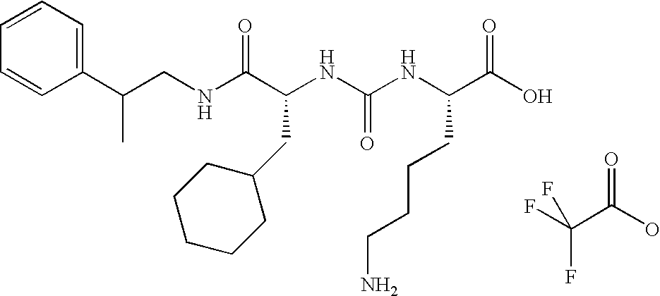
C1(C(C)CNC(C(NC(NC(C(O)=O)CCCCN)=O)CC2CCCCC2)=O)=CC=CC=C1.FC(C(O)=O)(F)F
